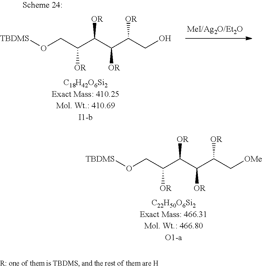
C(C(C(C(C(CO)[OR])[OR])[OR])[OR])O[TBDMS].C(C(C(C(C(C[OMe])[OR])[OR])[OR])[OR])O[TBDMS]
